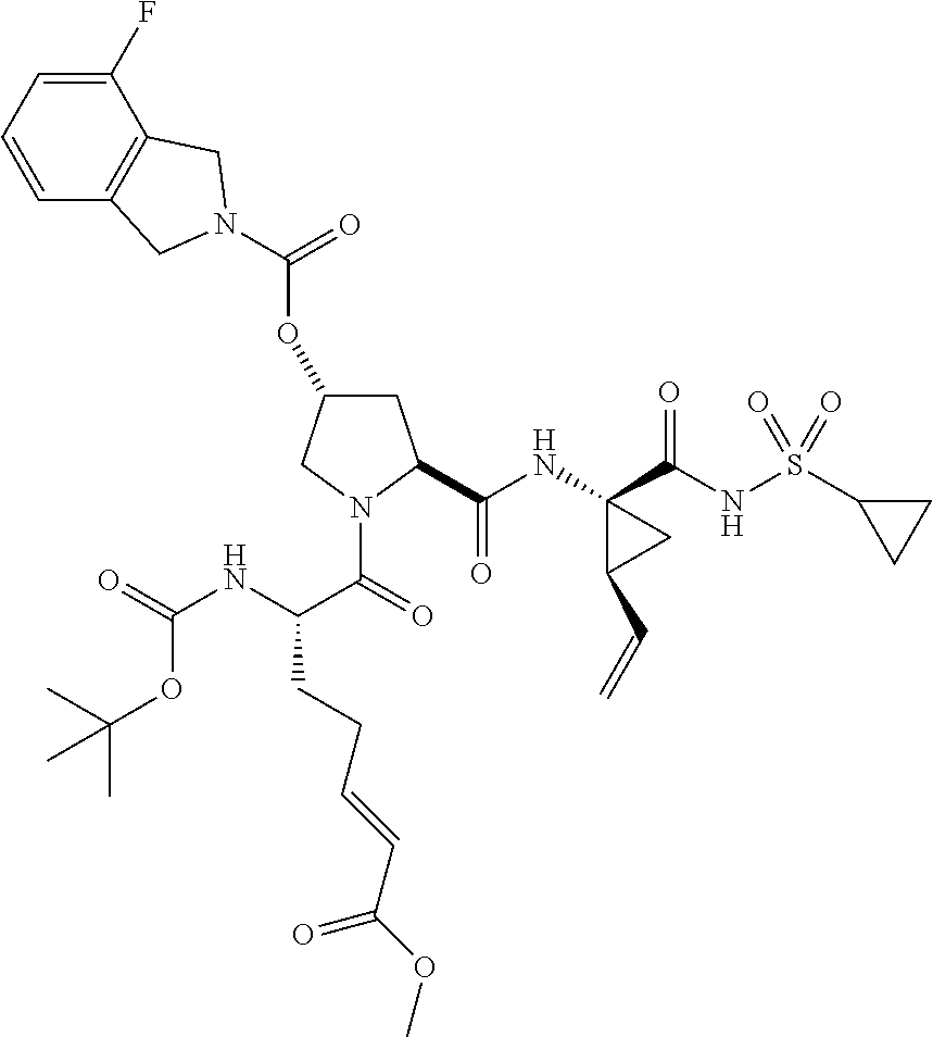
C1=CC=C(F)C2=C1CN(C(OC1CC(C(NC3(C(NS(C4CC4)(=O)=O)=O)C(C=C)C3)=O)N(C(=O)C(NC(=O)OC(C)(C)C)CCC=CC(OC)=O)C1)=O)C2
